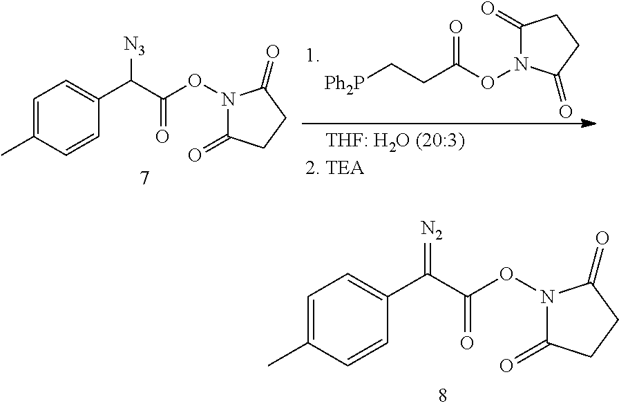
C1(=O)N(OC(CC[Ph2P])=O)C(=O)CC1.C1=C(C)C=CC(C(C(ON2C(=O)CCC2=O)=O)[N3])=C1.C1=C(C)C=CC(C(C(ON2C(=O)CCC2=O)=O)=[N2])=C1
